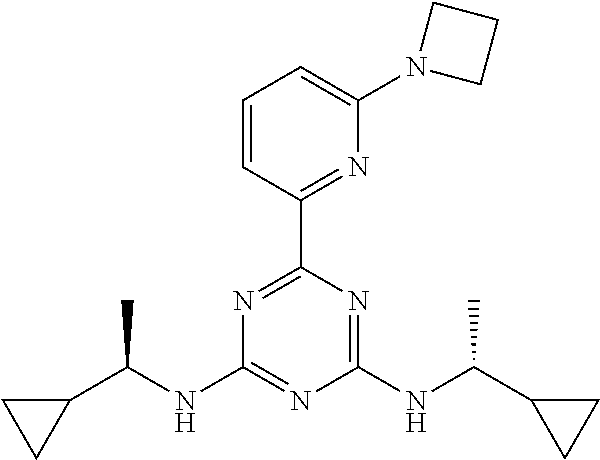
C1(NC(C)C2CC2)=NC(NC(C2CC2)C)=NC(C2=NC(N3CCC3)=CC=C2)=N1
